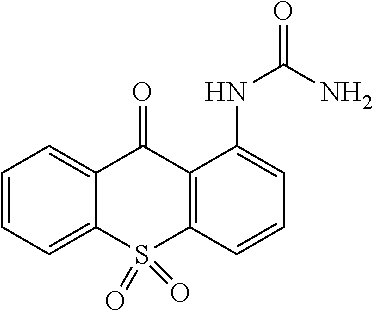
C1=CC=C2C(=C1)C(=O)C1=C(S2(=O)=O)C=CC=C1NC(=O)N
